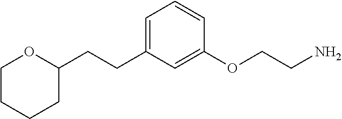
C1=C(CCC2OCCCC2)C=C(OCCN)C=C1
